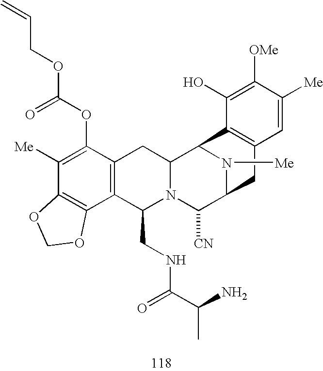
C1([Me])=C(OC(OCC=C)=O)C2=C(C3=C1OCO3)C(CNC(C(C)N)=O)N1C(C2)C2N([Me])C(C1[CN])CC1=C2C(O)=C([OMe])C([Me])=C1
